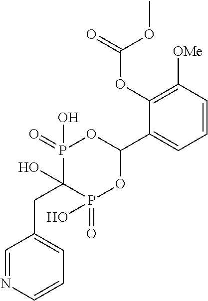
C1=CC([OMe])=C(OC(=O)OC)C(C2OP(=O)(O)C(O)(CC3=CC=CN=C3)P(=O)(O)O2)=C1
